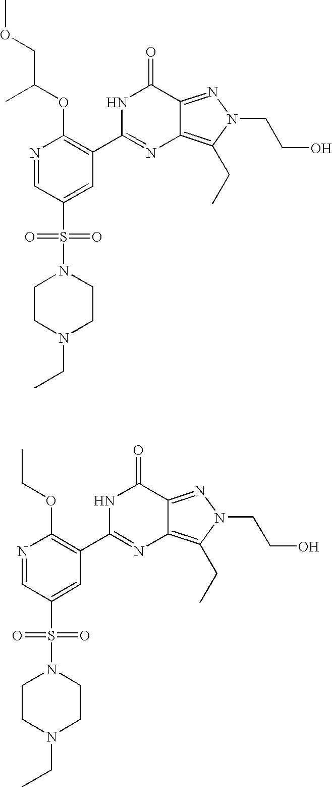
N1=CC(S(=O)(=O)N2CCN(CC)CC2)=CC(C2=NC3=C(CC)N(CCO)N=C3C(=O)N2)=C1OC(COC)C.N1=CC(S(=O)(=O)N2CCN(CC)CC2)=CC(C2=NC3=C(CC)N(CCO)N=C3C(=O)N2)=C1OCC
